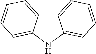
C12=CC=CC=C1NC1=CC=CC=C21
